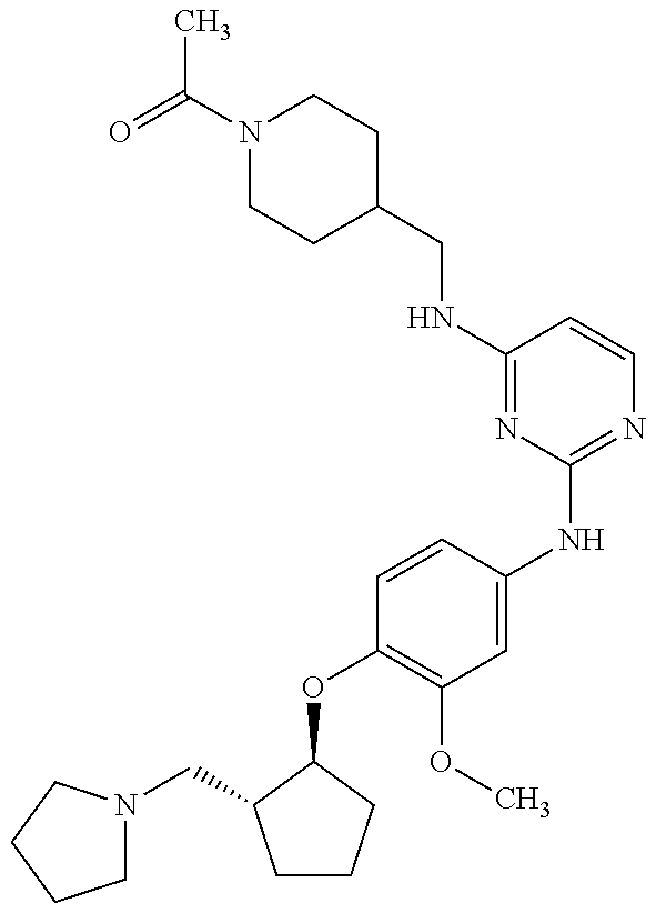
C1(CNC2=NC(NC3=CC(OC)=C(OC4CCCC4CN4CCCC4)C=C3)=NC=C2)CCN(C(C)=O)CC1
